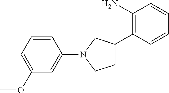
C1(N)=C(C2CCN(C3=CC(OC)=CC=C3)C2)C=CC=C1
